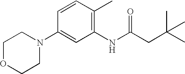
C1OCCN(C2=CC(NC(CC(C)(C)C)=O)=C(C)C=C2)C1
